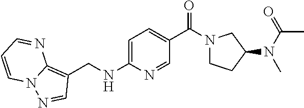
C1=C(NCC2=C3N(N=C2)C=CC=N3)N=CC(C(N2CCC(N(C(C)=O)C)C2)=O)=C1
